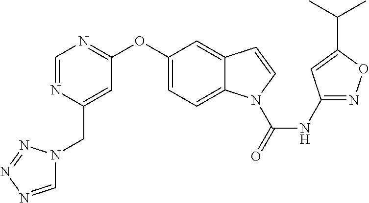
C1(NC(N2C3=CC=C(OC4=NC=NC(CN5C=NN=N5)=C4)C=C3C=C2)=O)=NOC(C(C)C)=C1
